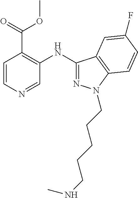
C1=CN=CC(NC2=NN(CCCCCNC)C3=C2C=C(F)C=C3)=C1C(=O)OC
